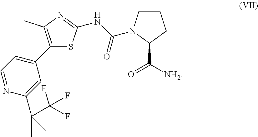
C1(C2=CC=NC(C(C)(C(F)(F)F)C)=C2)=C(C)N=C(NC(=O)N2CCCC2C([NH2])=O)S1
